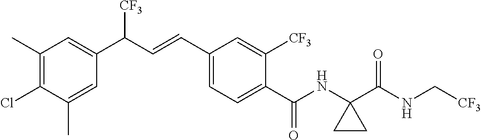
C1(C)=C(Cl)C(C)=CC(C(C=CC2=CC=C(C(NC3(C(NC[CF3])=O)CC3)=O)C([CF3])=C2)[CF3])=C1
